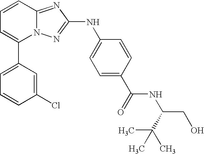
C1(C2=CC=CC3=NC(NC4=CC=C(C(=O)NC(CO)C(C)(C)C)C=C4)=NN23)=CC=CC(Cl)=C1
